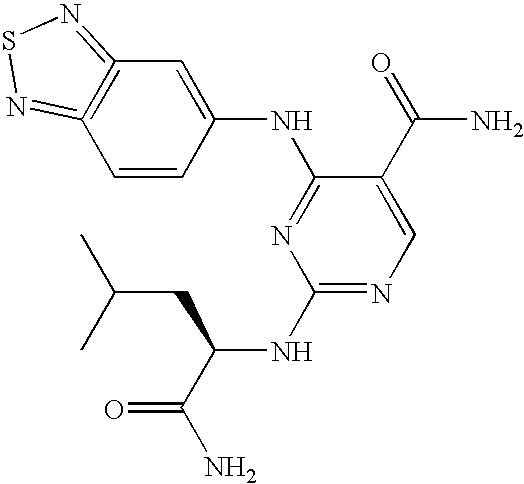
C12=C(=NSN=1)C=CC(NC1=NC(NC(C(N)=O)CC(C)C)=NC=C1C(=O)N)=C2
